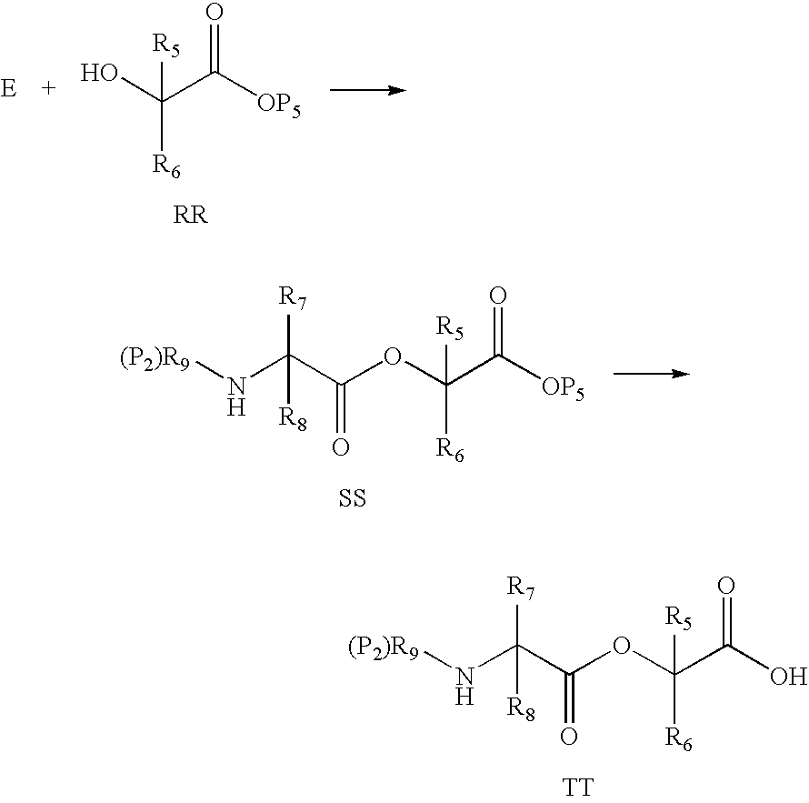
OC(C([OP5])=O)([R6])[R5].[RR].[SS].O(C(C(=O)[OP5])([R6])[R5])C(=O)C([R7])(N[(P2)R9])[R8].[TT].O(C(C(=O)O)([R6])[R5])C(=O)C([R7])(N[(P2)R9])[R8]
